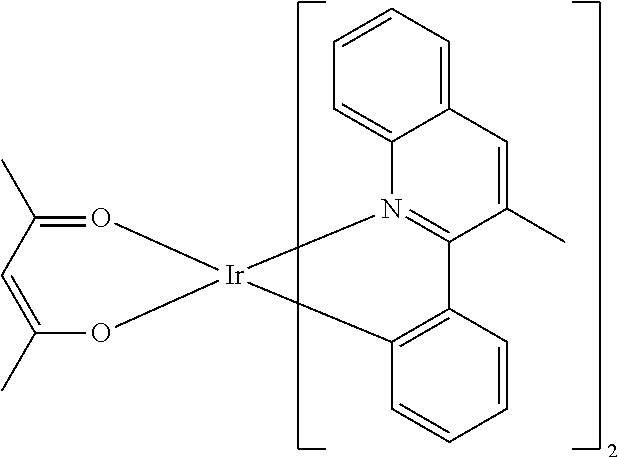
C12=C([Ir]3(N4=C1C(C)=CC1=CC=CC=C14)O=C(C)C=C(C)O3)C=CC=C2
